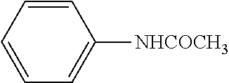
C1=CC=CC([NHCOCH3])=C1
